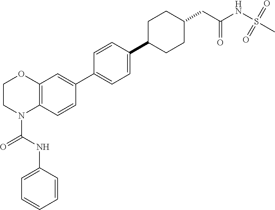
C1=CC(NC(=O)N2C3=C(OCC2)C=C(C2=CC=C(C4CCC(CC(NS(=O)(=O)C)=O)CC4)C=C2)C=C3)=CC=C1
